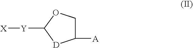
C1([A])COC([Y][X])[D]1
